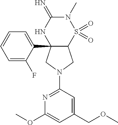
C12(C3=CC=CC=C3F)C(S(=O)(=O)N(C)C(=N)N1)CN(C1=NC(OC)=CC(COC)=C1)C2
